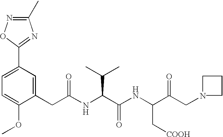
C1=C(OC)C(CC(NC(C(NC(C(CN2CCC2)=O)C[COOH])=O)C(C)C)=O)=CC(C2=NC(C)=NO2)=C1
